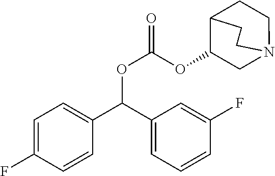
C1=C(F)C=CC(C(C2=CC=CC(F)=C2)OC(OC2CN3CCC2CC3)=O)=C1
